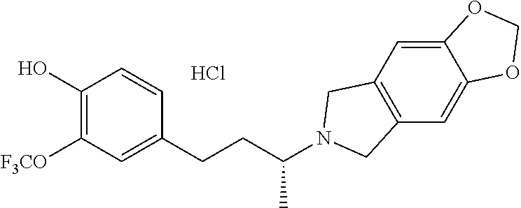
C1=C2C(=CC3=C1CN(C(CCC1=CC([F3CO])=C(O)C=C1)C)C3)OCO2.Cl
